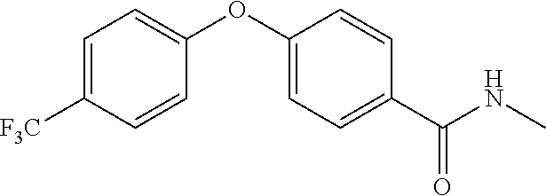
C1=C([F3C])C=CC(OC2=CC=C(C(NC)=O)C=C2)=C1
